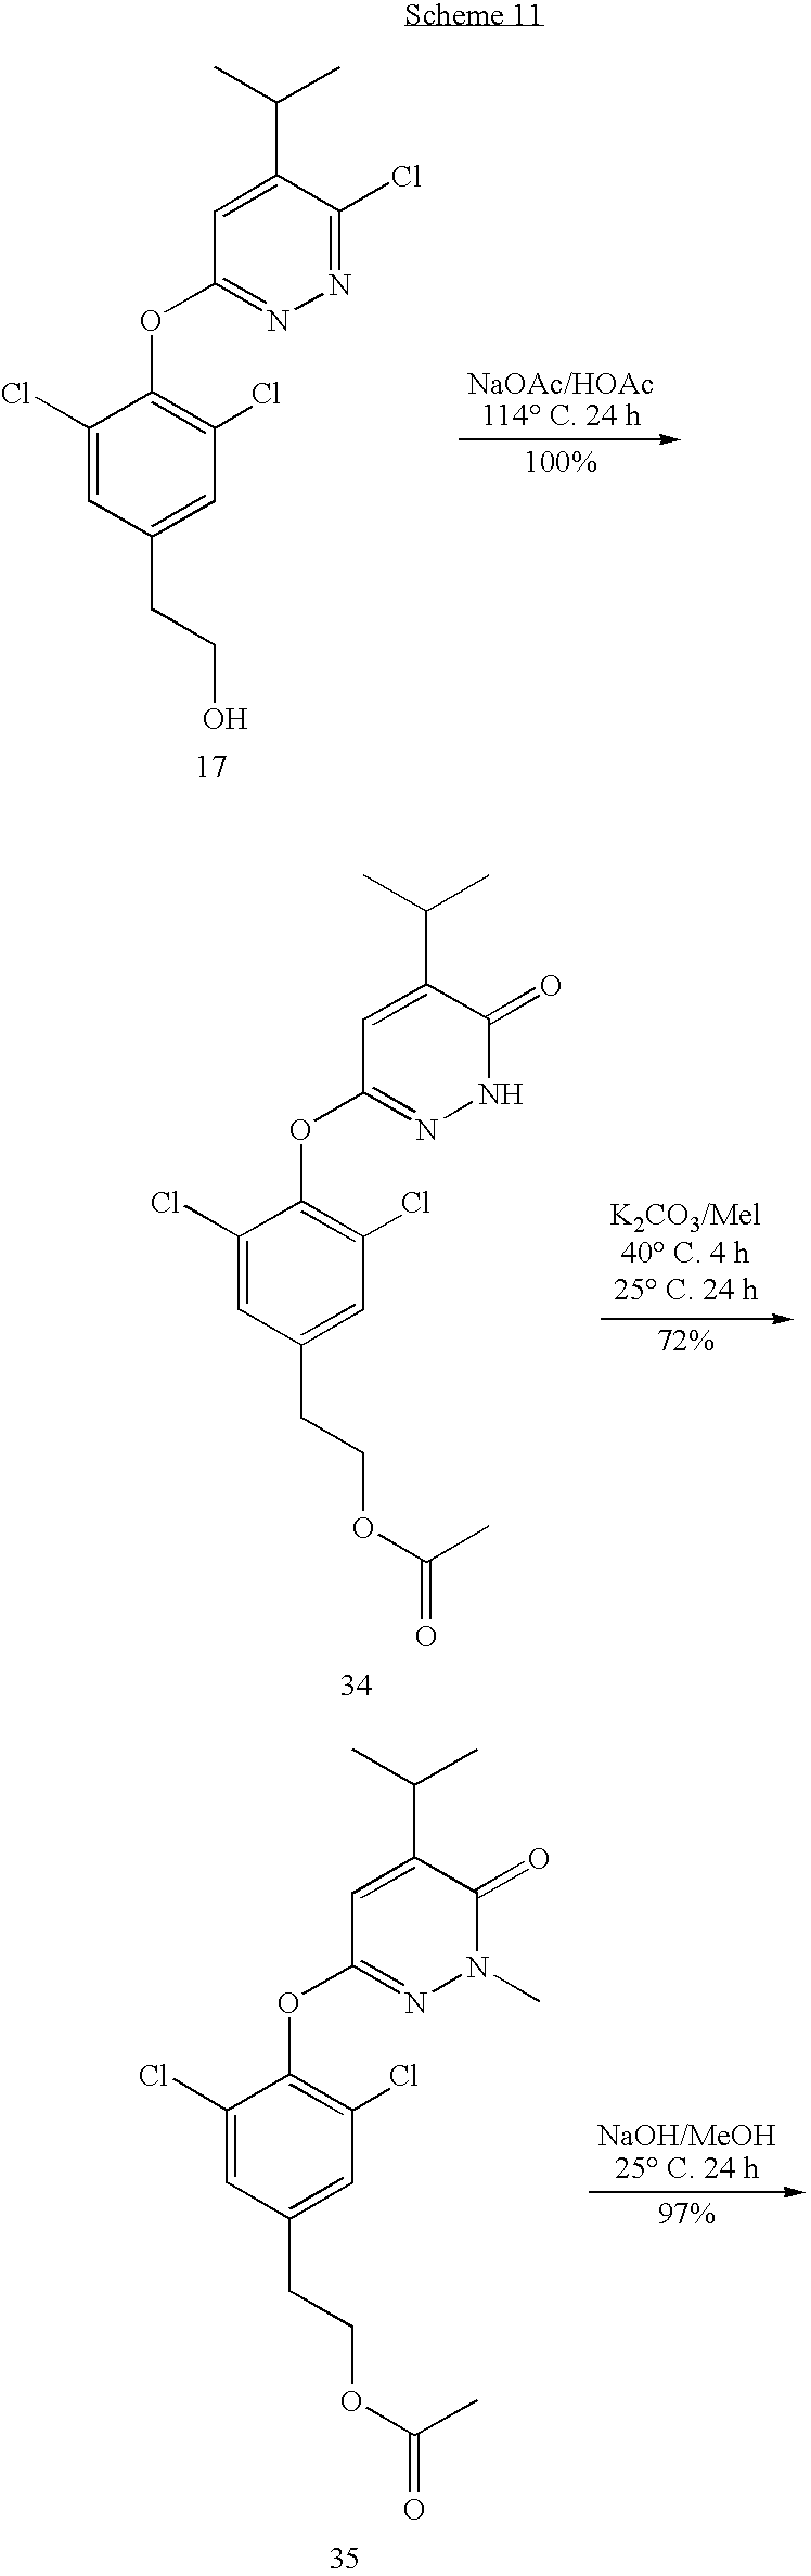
C1(Cl)=CC(CCO)=CC(Cl)=C1OC1=NN=C(Cl)C(C(C)C)=C1.C1(Cl)=CC(CCOC(C)=O)=CC(Cl)=C1OC1=NN(C)C(=O)C(C(C)C)=C1.C1(Cl)=CC(CCOC(C)=O)=CC(Cl)=C1OC1=NNC(=O)C(C(C)C)=C1
